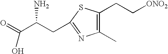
C(C1=NC(C)=C(CC[ONO2])S1)C(C(O)=O)N
